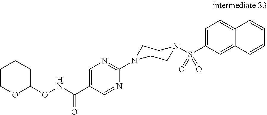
C1N(C2=NC=C(C(=O)NOC3CCCCO3)C=N2)CCN(S(C2=CC=C3C(=C2)C=CC=C3)(=O)=O)C1
